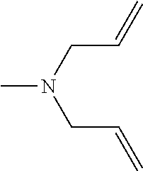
C(CN(CC=C)C)=C
